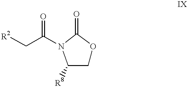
[R2]CC(N1C([R8])COC1=O)=O
